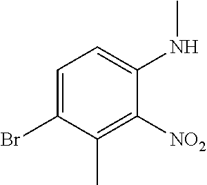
C1=C(Br)C(C)=C([NO2])C(NC)=C1
